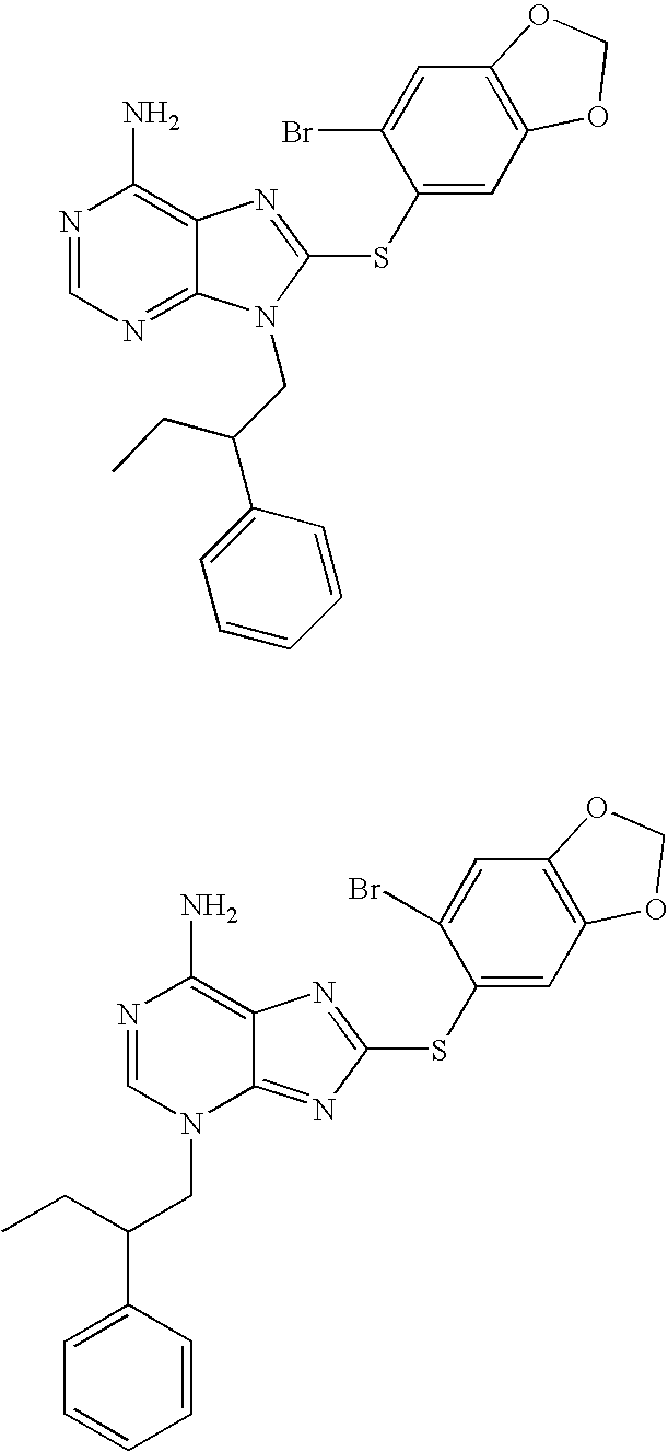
C12=NC=NC(N)=C1N=C(SC1=CC3=C(C=C1Br)OCO3)N2CC(C1=CC=CC=C1)CC.C12=NC(SC3=CC4=C(C=C3Br)OCO4)=NC1=C(N)N=CN2CC(CC)C1=CC=CC=C1
